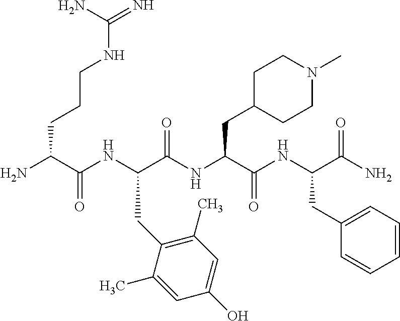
NC(C(NC(C(NC(C(NC(C(N)=O)CC1=CC=CC=C1)=O)CC1CCN(C)CC1)=O)CC1=C(C)C=C(O)C=C1C)=O)CCCNC(=N)N
